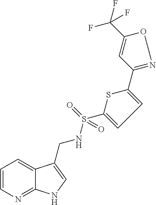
C1=CN=C2C(=C1)C(CNS(=O)(C1=CC=C(C3=NOC(C(F)(F)F)=C3)S1)=O)=CN2
